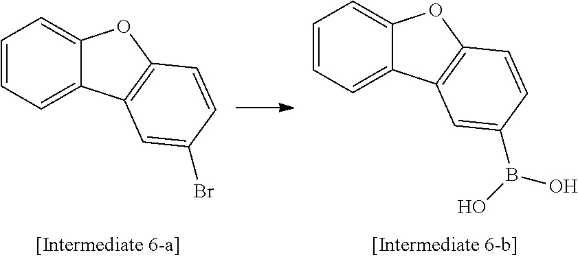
C1=CC=C2C(=C1)OC1=C2C=C(Br)C=C1.C1=CC=C2C(=C1)OC1=C2C=C(B(O)O)C=C1
